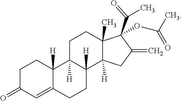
C1C(=O)C=C2C([H])(C1)C1([H])C([H])(CC2)C2([H])C(C)(CC1)C(C(=O)C)(OC(=O)C)C(=C)C2
